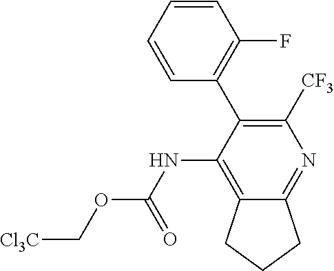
N(C1=C2C(=NC([CF3])=C1C1=C(F)C=CC=C1)CCC2)C(OC[Cl3C])=O
